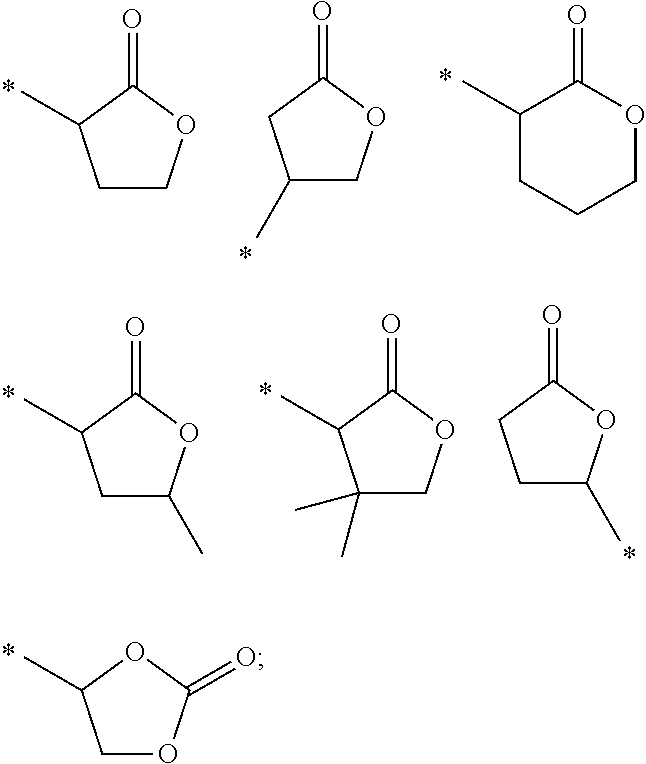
C1COC(=O)C1C.C1(C)COC(=O)C1.C1(C)CCCOC1=O.C1C(C)OC(=O)C1C.C1(C)(C)COC(=O)C1C.C1C(C)OC(=O)C1.C1OC(=O)OC1C
